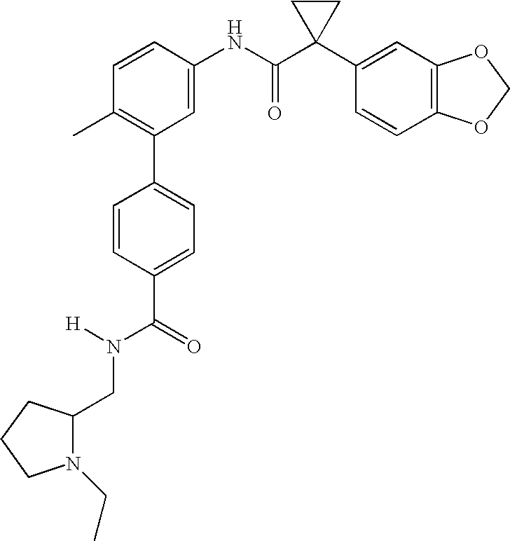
C1(NC(C2(C3=CC4=C(C=C3)OCO4)CC2)=O)=CC(C2=CC=C(C(=O)N([H])CC3N(CC)CCC3)C=C2)=C(C)C=C1
